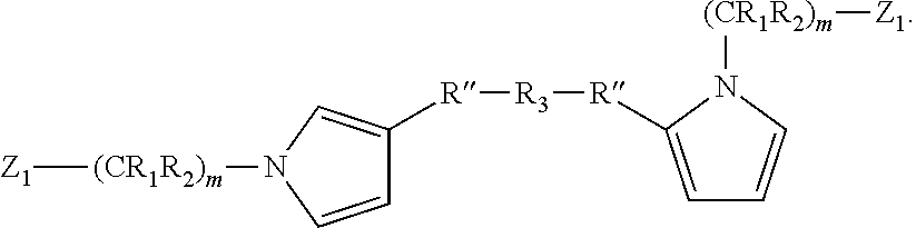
[Z1][(CR1R2)m]N1C=CC([R][R3][R]C2=CC=CN2[(CR1R2)m][Z1])=C1
